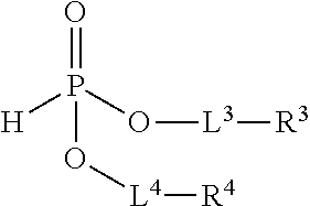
O=P(O[L3][R3])([H])O[L4][R4]
